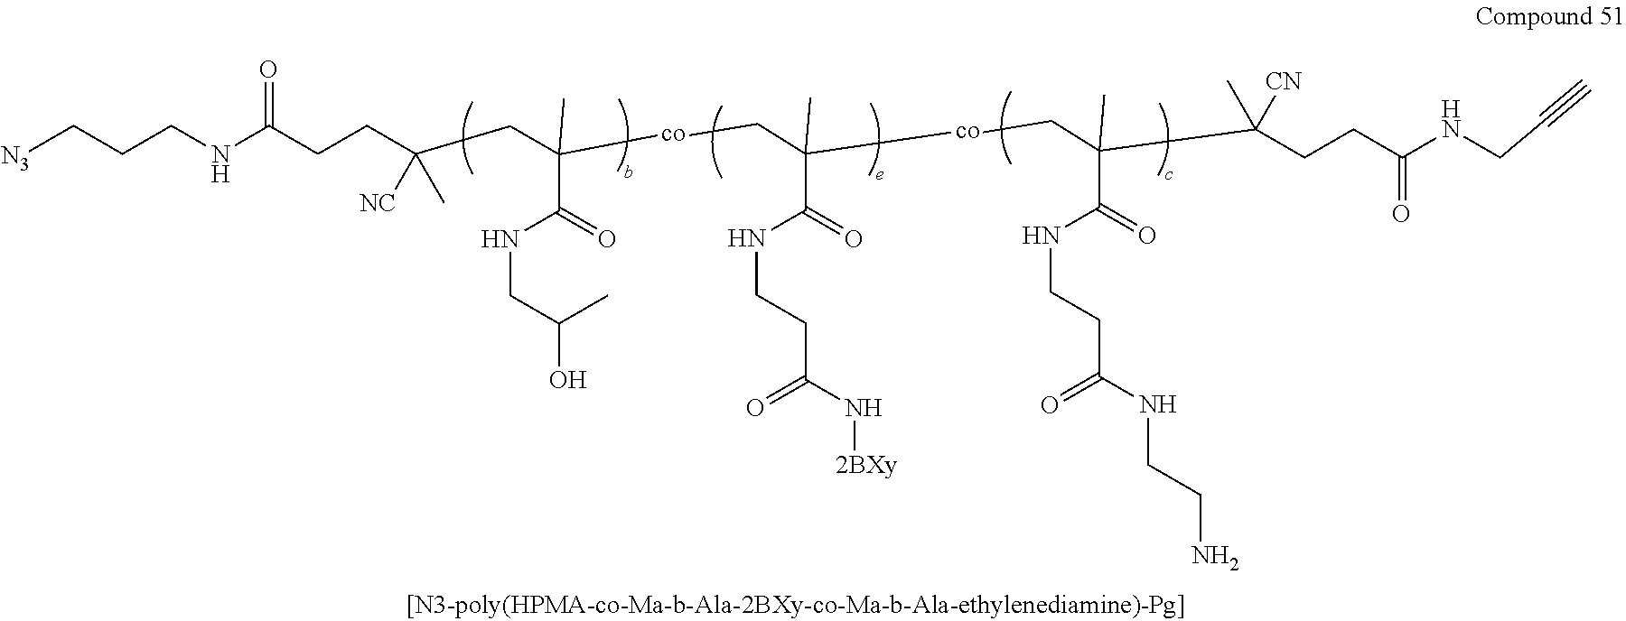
N(C(CCC(CC([co]CC(C)(C(NCCC(=O)N[2BXy])=O)[co]CC(C(CCC(NCC#C)=O)([CN])C)(C)C(NCCC(=O)NCCN)=O)(C(=O)NCC(O)C)C)(C)[NC])=O)CCC[N3]
